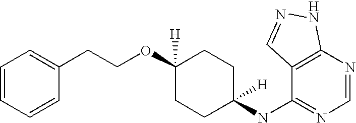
C1=NC2=C(C(NC3([H])CCC(OCCC4=CC=CC=C4)([H])CC3)=N1)C=NN2
